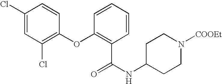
C1(Cl)=CC(Cl)=C(OC2=C(C(=O)NC3CCN([COOEt])CC3)C=CC=C2)C=C1
